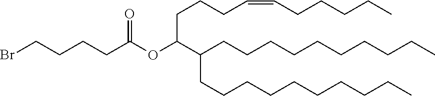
C(CCCCCCCCC)C(CCCCCCCCCC)C(CCCC=CCCCCC)OC(CCCCBr)=O
